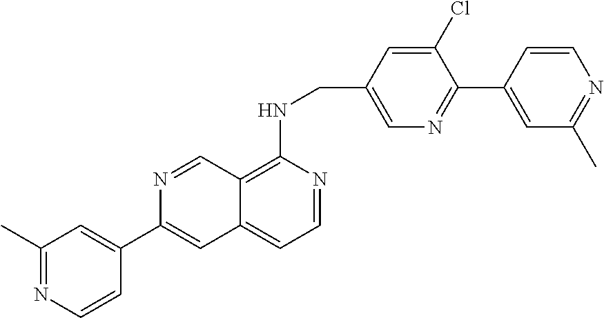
C1=C(C2=CC3=CC=NC(NCC4=CN=C(C5=CC(C)=NC=C5)C(Cl)=C4)=C3C=N2)C=CN=C1C
